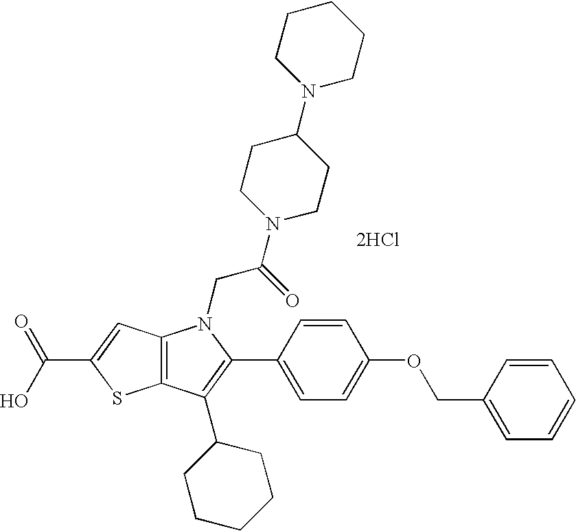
C12=C(C(C3CCCCC3)=C(C3=CC=C(OCC4=CC=CC=C4)C=C3)N1CC(=O)N1CCC(N3CCCCC3)CC1)SC(C(O)=O)=C2.[2HCl]
